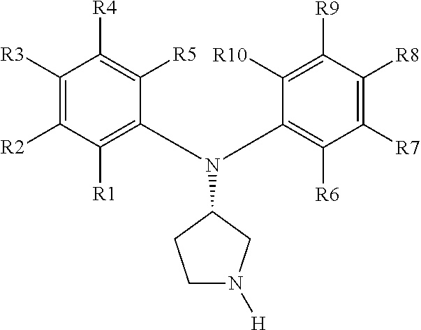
C1([R3])=C([R2])C([R1])=C(N(C2=C([R6])C([R7])=C([R8])C([R9])=C2[R10])C2CN([H])CC2)C([R5])=C1[R4]
